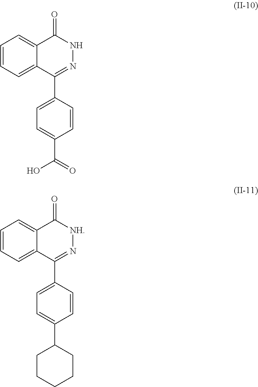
C1=CC=C2C(=C1)C(C1=CC=C(C(O)=O)C=C1)=NNC2=O.C1=CC=C2C(=C1)C(C1=CC=C(C3CCCCC3)C=C1)=N[NH]C2=O
